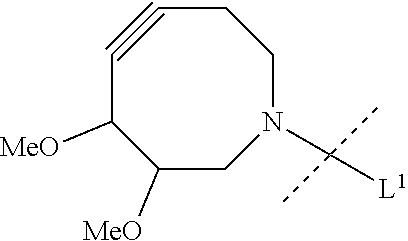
C1#CCCN(C([L1])(C)C)CC([MeO])C1[MeO]
